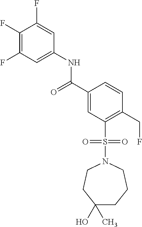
C1(F)=C(F)C=C(NC(=O)C2=CC(S(N3CCC(O)(C)CCC3)(=O)=O)=C(CF)C=C2)C=C1F
